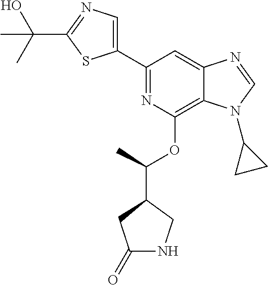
C1(C2=NC(OC(C3CC(=O)NC3)C)=C3C(=C2)N=CN3C2CC2)=CN=C(C(O)(C)C)S1
